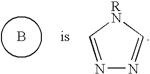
B.N1=C[RN]C=N1
